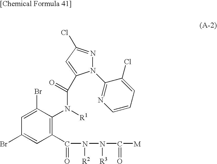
C1(C(=O)N(N(C([M])=O)[R3])[R2])=C(N([R1])C(=O)C2=CC(Cl)=NN2C2=NC=CC=C2Cl)C(Br)=CC(Br)=C1
